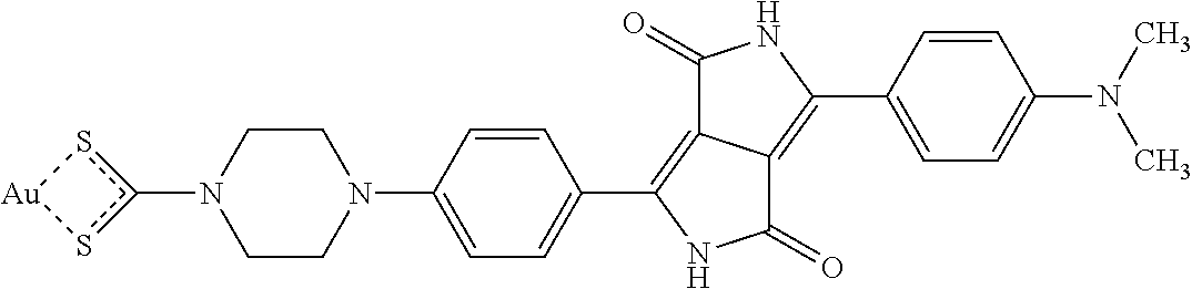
C1CN(C2=CC=C(C3=C4C(=C(C5=CC=C(N(C)C)C=C5)NC4=O)C(=O)N3)C=C2)CCN1c1s[Au]s1
